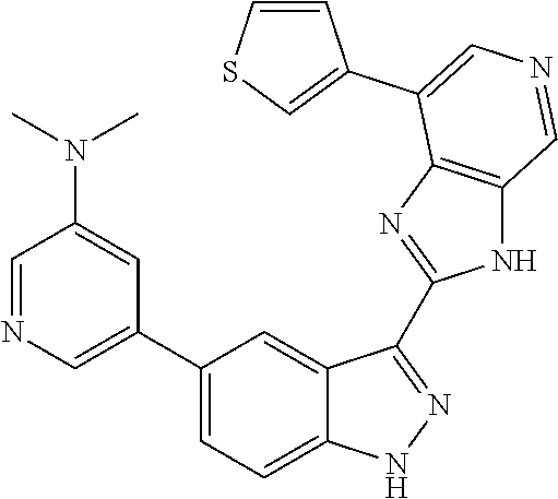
C1(C2=CN=CC(N(C)C)=C2)=CC=C2C(=C1)C(C1=NC3=C(N1)C=NC=C3C1=CSC=C1)=NN2
